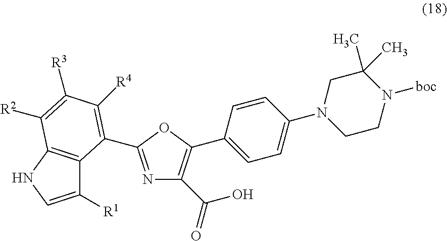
C1([R1])=CNC2=C1C(C1=NC(C(=O)O)=C(C3=CC=C(N4CCN([boc])C(C)(C)C4)C=C3)O1)=C([R4])C([R3])=C2[R2]
